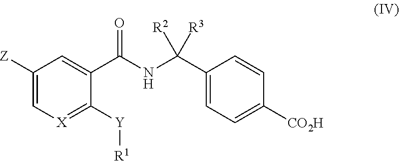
C1(C(=O)NC(C2=CC=C([CO2H])C=C2)([R3])[R2])=CC([Z])=C[X]=C1[Y][R1]
